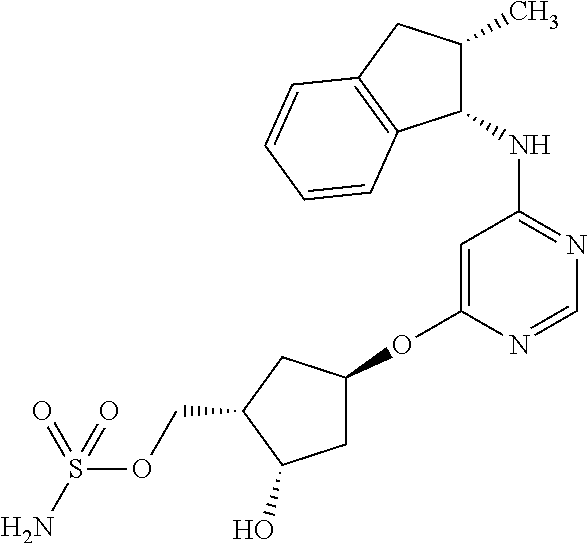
O(C1=CC(NC2C(C)CC3=C2C=CC=C3)=NC=N1)C1CC(O)C(COS(N)(=O)=O)C1
